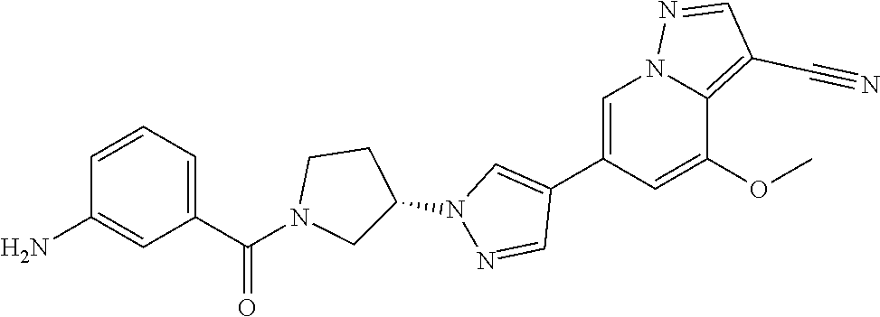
C1(C2=CN(C3CCN(C(C4=CC=CC(N)=C4)=O)C3)N=C2)=CN2C(=C(C#N)C=N2)C(OC)=C1
